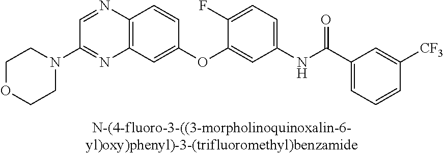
C12=C(C=C(OC3=CC(NC(C4=CC=CC([CF3])=C4)=O)=CC=C3F)C=C1)N=C(N1CCOCC1)C=N2
